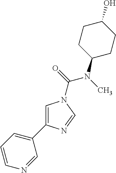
C1=C(C2=CC=CN=C2)N=CN1C(=O)N(C)C1CCC(O)CC1
